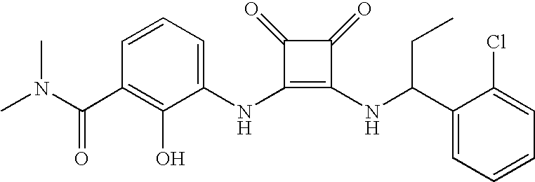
CN(C(C1=C(O)C(NC2=C(NC(C3=CC=CC=C3Cl)CC)C(=O)C2=O)=CC=C1)=O)C
